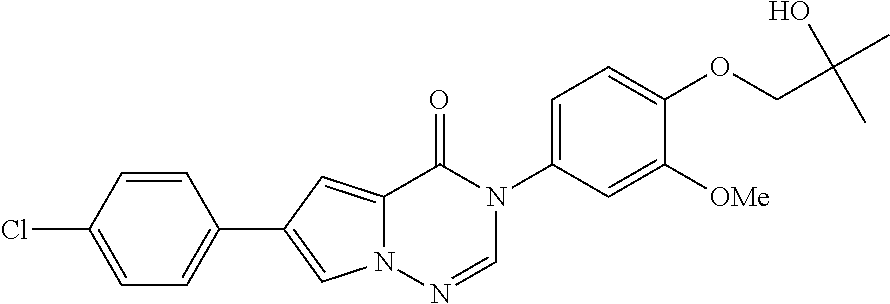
C12=CC(C3=CC=C(Cl)C=C3)=CN1N=CN(C1=CC=C(OCC(C)(O)C)C([OMe])=C1)C2=O
